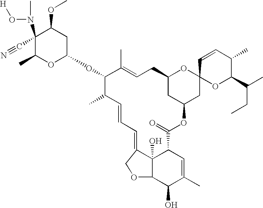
C1(C#N)(N(C)O[H])C(C)OC(OC2C(C)C=CC=C3C4(O)C(C=C(C)C(O)C4OC3)C(=O)OC3CC(CC=C2C)OC2(C3)OC(C(CC)C)C(C)C=C2)CC1OC
